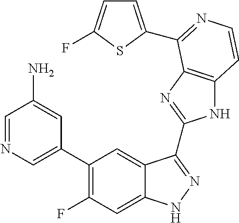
C1=C(C2=C(F)C=C3C(=C2)C(C2=NC4=C(N2)C=CN=C4C2=CC=C(F)S2)=NN3)C=C(N)C=N1
